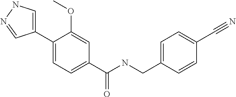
C1=C(C2=CC=C(C(NCC3=CC=C(C#N)C=C3)=O)C=C2OC)C=NN1
